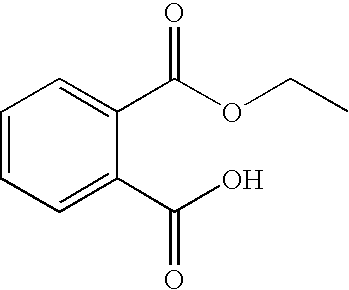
C1=CC=C(C(O)=O)C(C(OCC)=O)=C1
